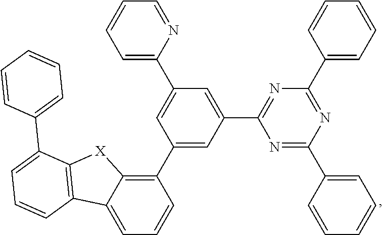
C1=C(C2=CC(C3=C4C(=CC=C3)C3=C([X]4)C(C4=CC=CC=C4)=CC=C3)=CC(C3=NC(C4=CC=CC=C4)=NC(C4=CC=CC=C4)=N3)=C2)N=CC=C1
